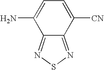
C12=NSN=C1C([CN])=CC=C2N
